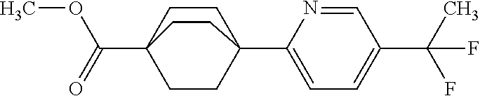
C1=C(C23CCC(C(=O)OC)(CC2)CC3)N=CC(C(C)(F)F)=C1
